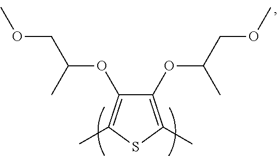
C1(OC(COC)C)=C(C)SC(C)=C1OC(COC)C
